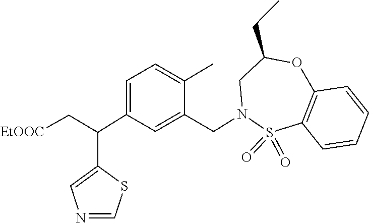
S1(=O)(=O)C2=C(C=CC=C2)OC(CC)CN1CC1=CC(C(C2=CN=CS2)C[EtOOC])=CC=C1C
